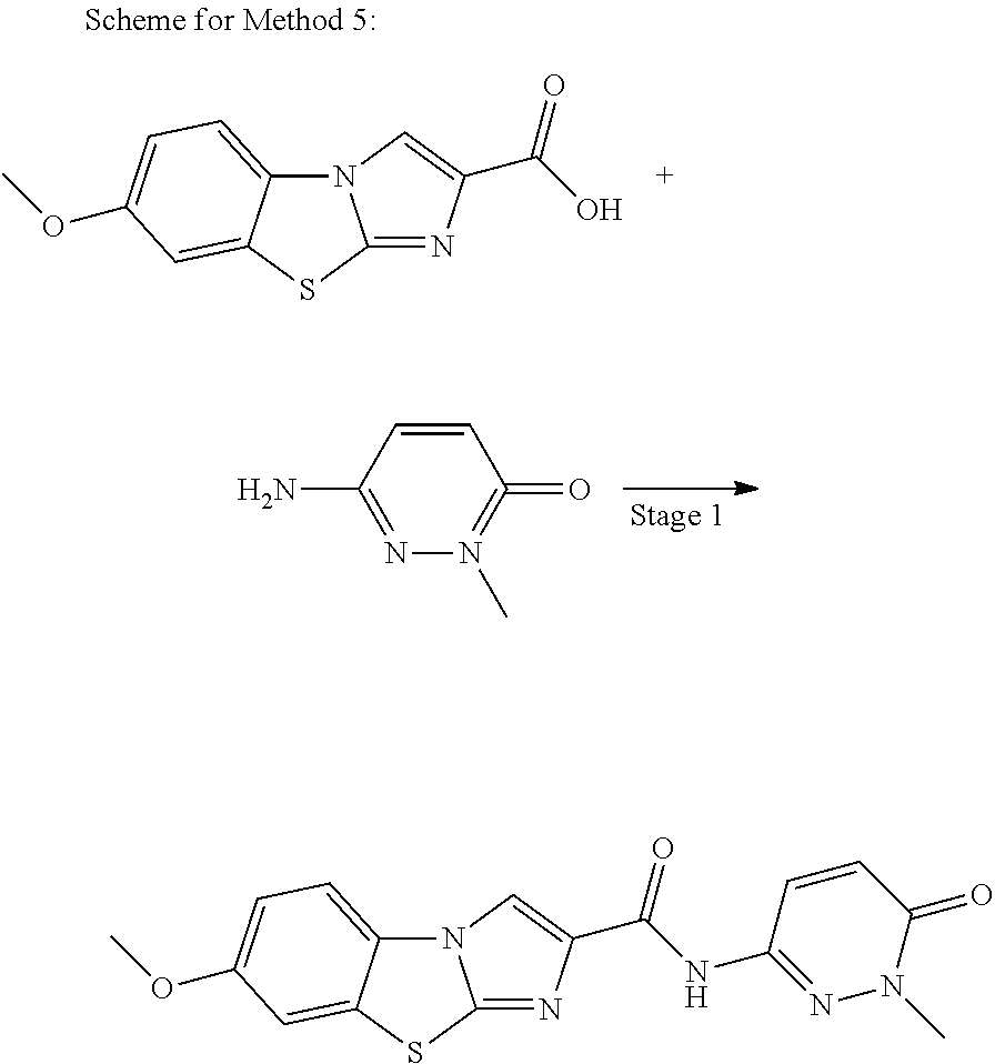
C1=CC(N)=NN(C)=C1=O.N12C3=CC=C(OC)C=C3SC1=NC(C(=O)O)=C2.N12C3=CC=C(OC)C=C3SC1=NC(C(=O)NC1=NN(C)C(=O)C=C1)=C2
